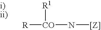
[R1][CO]([R])N[[Z]].[i)].[ii)]
